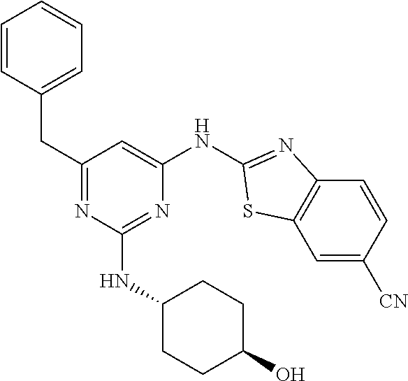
C1=CC(CC2=NC(NC3CCC(O)CC3)=NC(NC3=NC4=C(C=C([CN])C=C4)S3)=C2)=CC=C1
